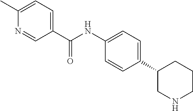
C1(C(NC2=CC=C(C3CNCCC3)C=C2)=O)=CC=C(C)N=C1
